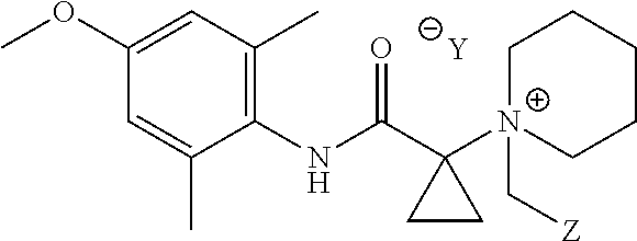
[Y].C1=C(C)C(NC(C2([N+]3(C[Z])CCCCC3)CC2)=O)=C(C)C=C1OC
